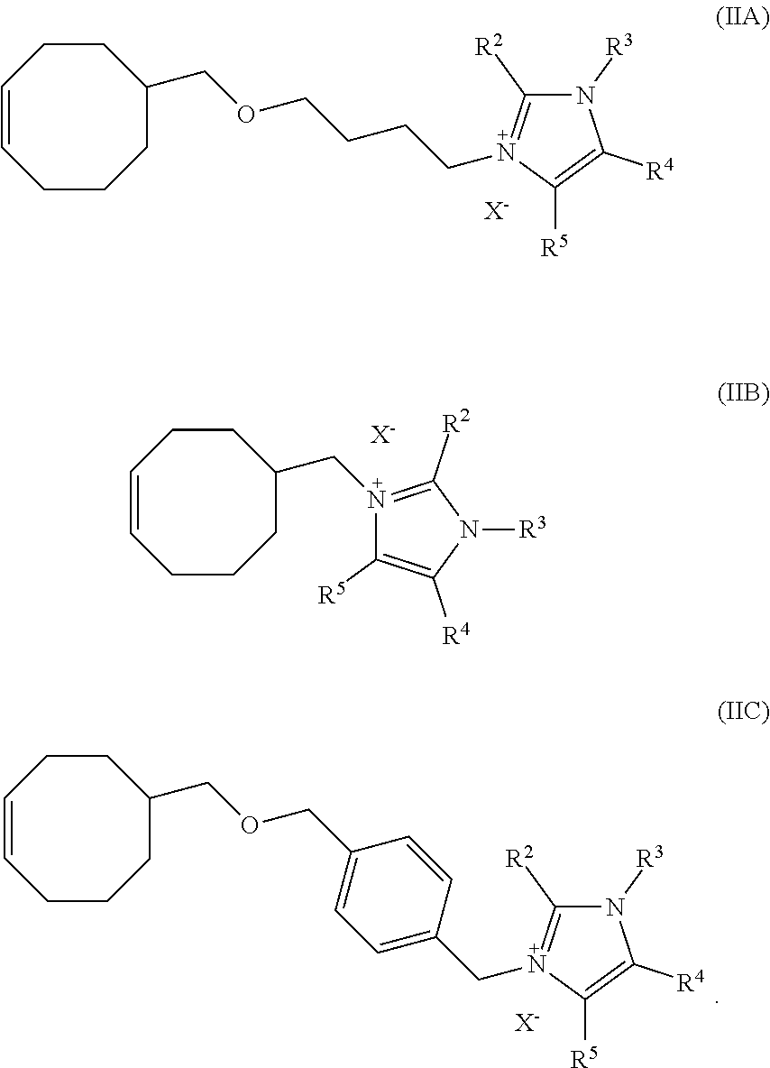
[X-].C1=CCCCC(COCCCCN2=C([R2])N([R3])C([R4])=C2[R5])CC1.C1=CCCCC(CN2=C([R2])N([R3])C([R4])=C2[R5])CC1.[X-].[X-].C1([R2])=N(CC2=CC=C(COCC3CCC=CCCC3)C=C2)C([R5])=C([R4])N1[R3]
